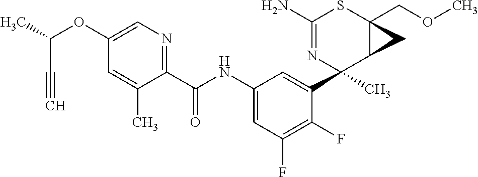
C1(N)=NC(C2=CC(NC(C3=NC=C(OC(C)C#C)C=C3C)=O)=CC(F)=C2F)(C)C2C(COC)(S1)C2
